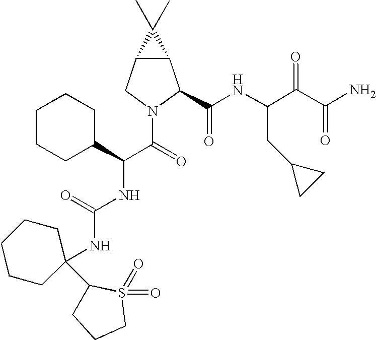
C12C(CN(C(=O)C(NC(NC3(C4CCCS4(=O)=O)CCCCC3)=O)C3CCCCC3)C1C(NC(C(C(N)=O)=O)CC1CC1)=O)C2(C)C
